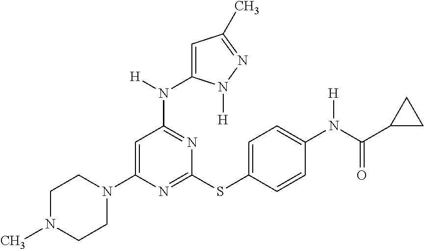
N1=C(SC2=CC=C(N(C(C3CC3)=O)[H])C=C2)N=C(N(C2=CC(C)=NN2[H])[H])C=C1N1CCN(C)CC1
